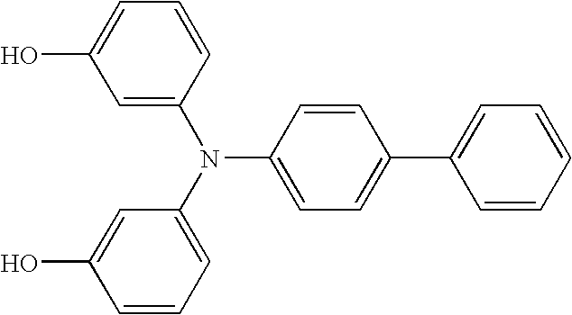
C1=CC=CC(C2=CC=C(N(C3=CC=CC(O)=C3)C3=CC(O)=CC=C3)C=C2)=C1
